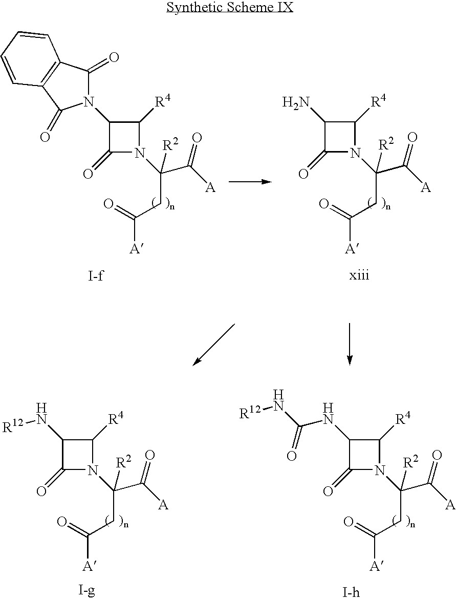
[I-f].C1(=O)N(C(C([A])=O)(CC(=O)[A])[R2])C([R4])C1N.[xiii].C1(=O)N(C(C([A])=O)(CC(=O)[A])[R2])C([R4])C1N1C(=O)C2=C(C1=O)C=CC=C2.C1(=O)N(C(C([A])=O)(CC(=O)[A])[R2])C([R4])C1NC(N[R12])=O.[I-h].C1(=O)N(C(C([A])=O)(CC(=O)[A])[R2])C([R4])C1N[R12].[I-g]
